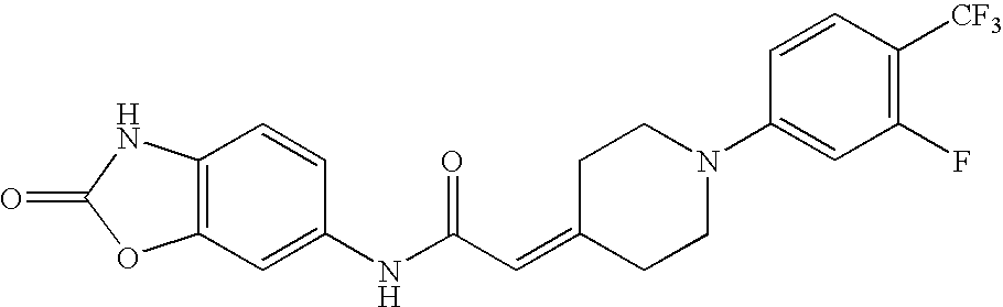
O=C1OC2=C(N1)C=CC(NC(C=C1CCN(C3=CC(F)=C([CF3])C=C3)CC1)=O)=C2
